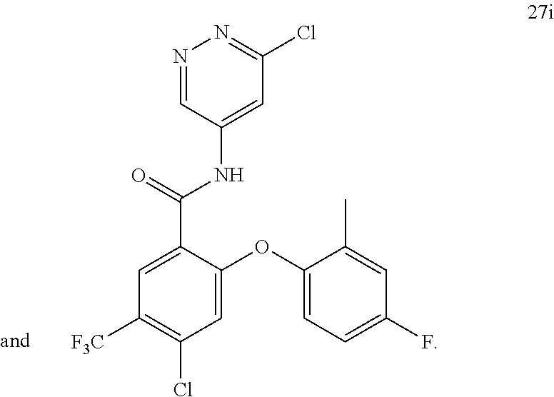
N1=CC(NC(=O)C2=CC([F3C])=C(Cl)C=C2OC2=CC=C(F)C=C2C)=CC(Cl)=N1
